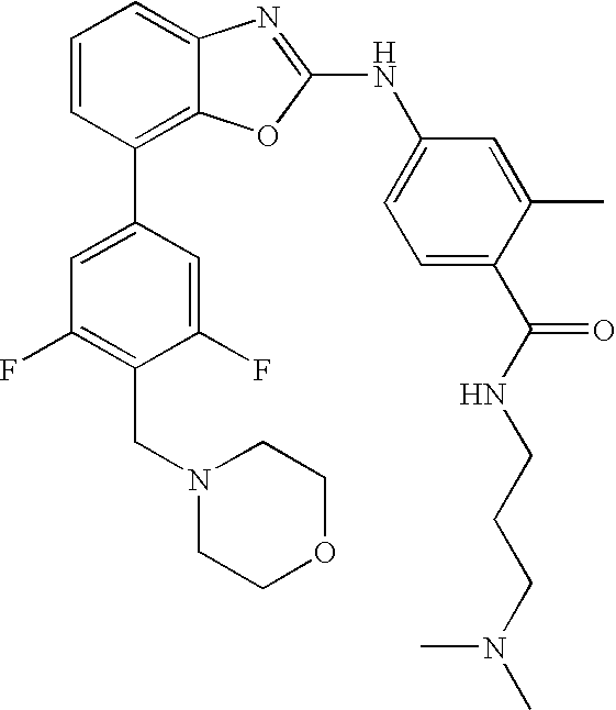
C1=CC(C2=CC(F)=C(CN3CCOCC3)C(F)=C2)=C2C(=C1)N=C(NC1=CC=C(C(NCCCN(C)C)=O)C(C)=C1)O2
